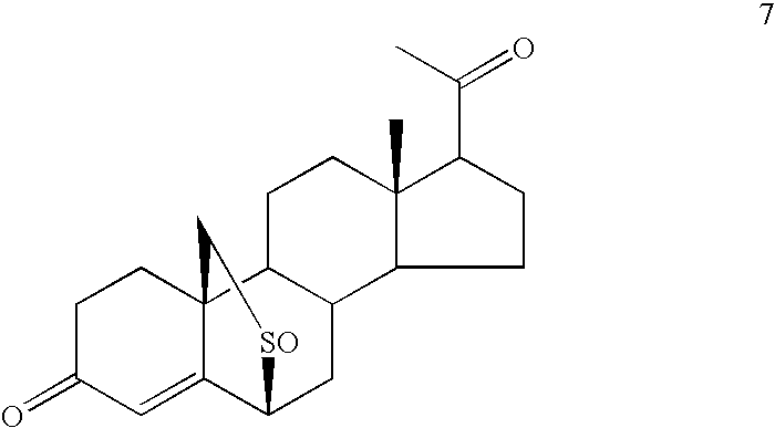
C1C(=O)C=C2C3(C1)C1C(CC2[SO]C3)C2C(C)(CC1)C(C(C)=O)CC2
